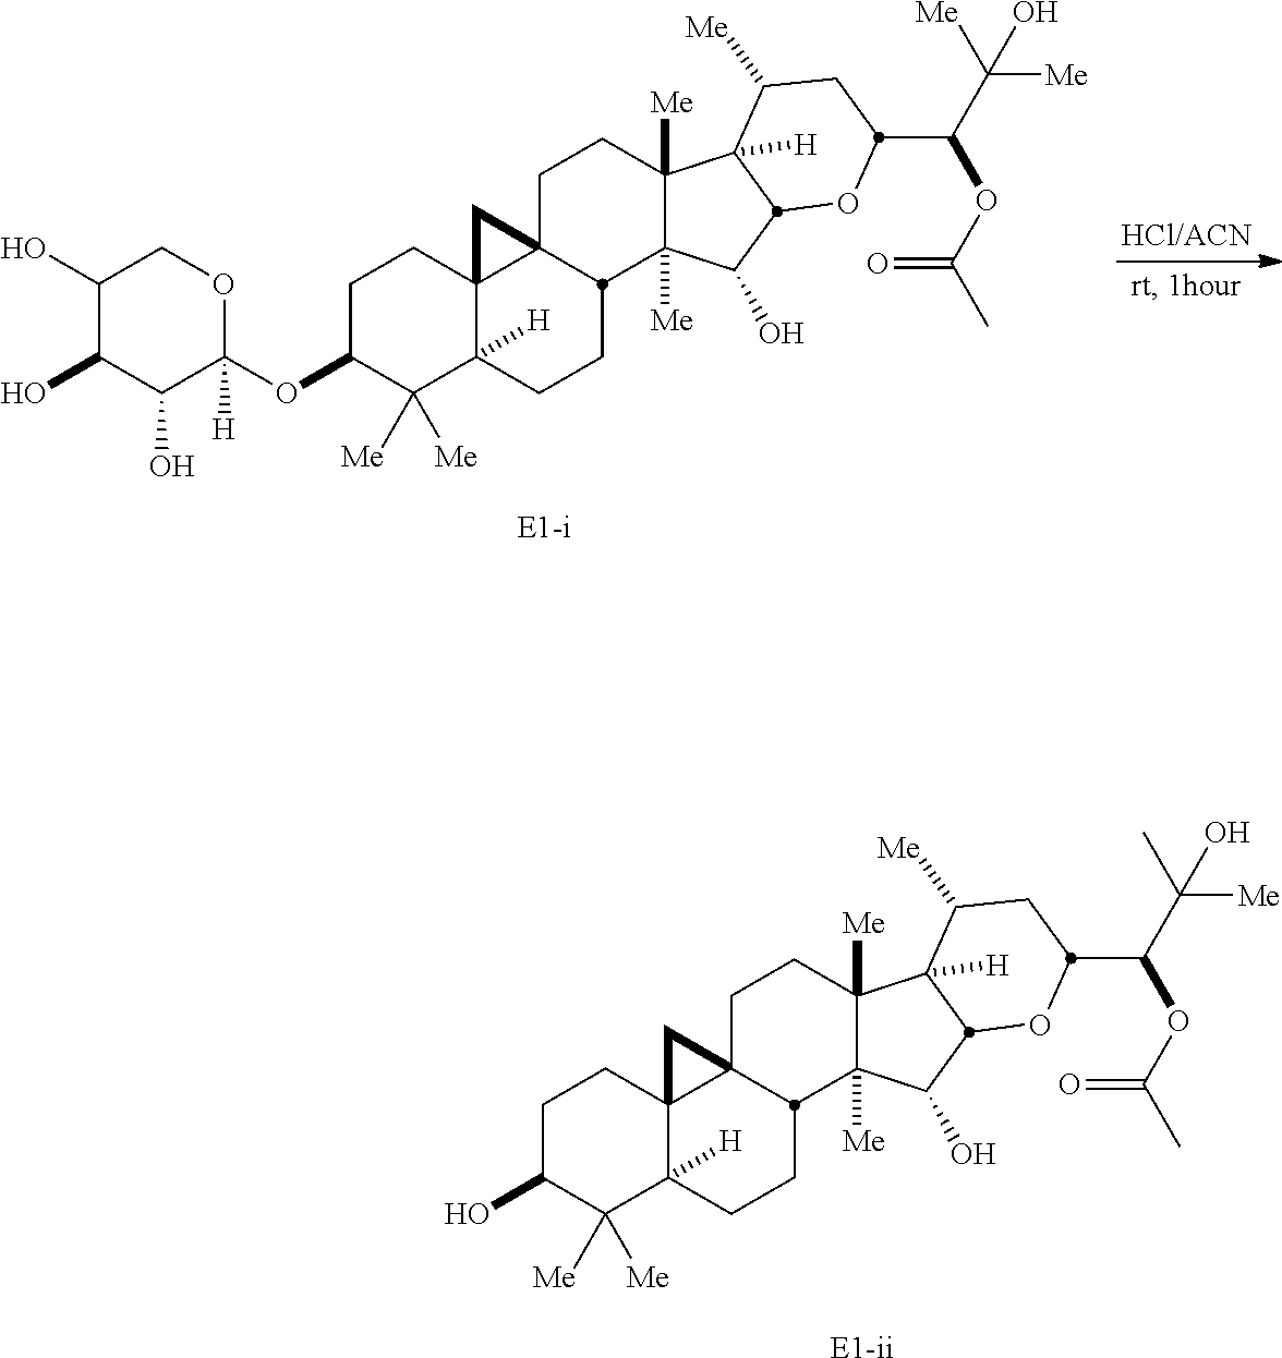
[E1-ii].OC1C([Me])([Me])C2([H])C3(CC1)C1(C3)CCC3([Me])C([Me])(C(O)C4C3([H])C([Me])CC(C(OC(C)=O)C([Me])(O)C)O4)C1CC2.C1(O)C(O)C(O)C(OC2C([Me])([Me])C3([H])C4(CC2)C2(C4)CCC4([Me])C([Me])(C(O)C5C4([H])C([Me])CC(C(OC(C)=O)C([Me])(O)[Me])O5)C2CC3)([H])OC1.[E1-i]
